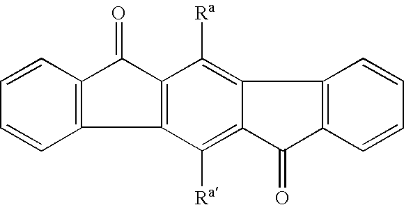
C12=C(C(=O)C3=C1C=CC=C3)C([Ra])=C1C(=C2[Ra])C(=O)C2=C1C=CC=C2
